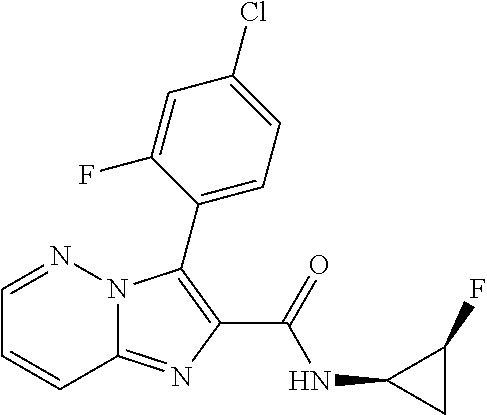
C12=NC(C(=O)NC3CC3F)=C(C3=CC=C(Cl)C=C3F)N1N=CC=C2
